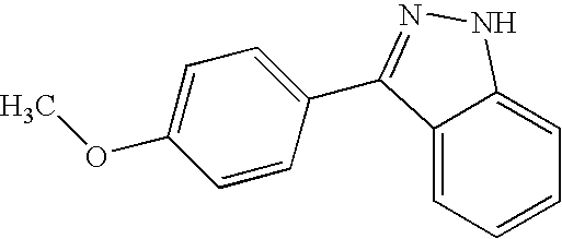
C12=CC=CC=C1NN=C2C1=CC=C(OC)C=C1
